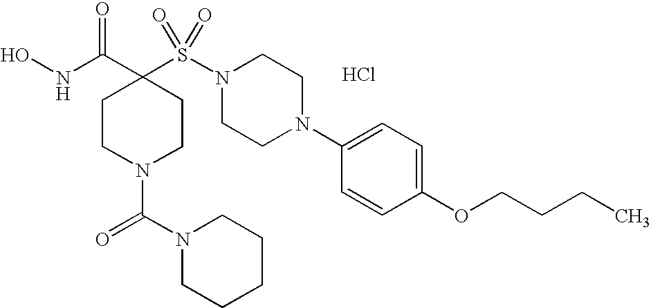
Cl.ONC(C1(S(N2CCN(C3=CC=C(OCCCC)C=C3)CC2)(=O)=O)CCN(C(N2CCCCC2)=O)CC1)=O
